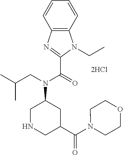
C12=C(C=CC=C1)N(CC)C(C(=O)N(CC(C)C)C1CC(C(N3CCOCC3)=O)CNC1)=N2
